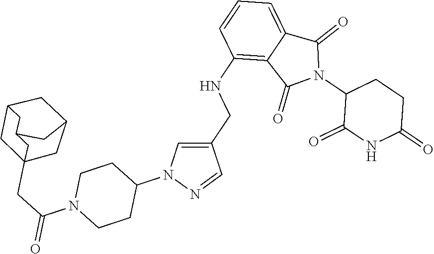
C1(NCC2=CN(C3CCN(C(=O)CC45CC6CC(C4)CC(C5)C6)CC3)N=C2)=C2C(=CC=C1)C(=O)N(C1C(=O)NC(=O)CC1)C2=O
